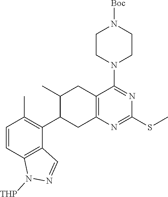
C1=CC2=C(C(C3CC4=C(CC3C)C(N3CCN([Boc])CC3)=NC(SC)=N4)=C1C)C=NN2[THP]
